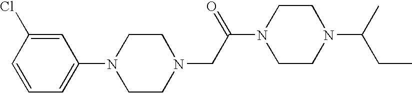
C1=C(Cl)C=CC=C1N1CCN(CC(N2CCN(C(CC)C)CC2)=O)CC1
